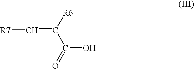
[R7]C=C([R6])C(=O)O
